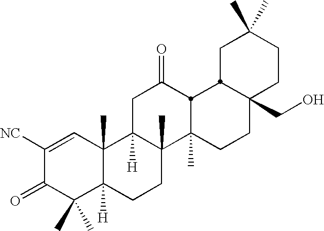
C1([NC])=CC2(C)C([H])(C(C)(C)C1=O)CCC1(C)C2([H])CC(=O)C2C1(C)CCC1(CO)CCC(C)(C)CC12
